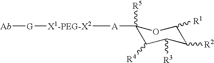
[Ab][G][X1-PEG-X2][A]C1([R5])C([R4])C([R3])C([R2])C([R1])O1
